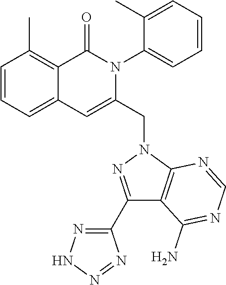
C1=CC=C2C(=C1C)C(=O)N(C1=CC=CC=C1C)C(CN1N=C(C3=NNN=N3)C3=C1N=CN=C3N)=C2
